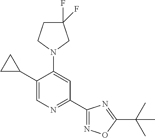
C1(C2CC2)=CN=C(C2=NOC(C(C)(C)C)=N2)C=C1N1CC(F)(F)CC1
